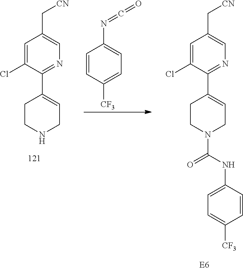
C1CNCC=C1C1=NC=C(C[CN])C=C1Cl.C1=CC([CF3])=CC=C1N=C=O.C1CN(C(NC2=CC=C([CF3])C=C2)=O)CC=C1C1=NC=C(C[CN])C=C1Cl
